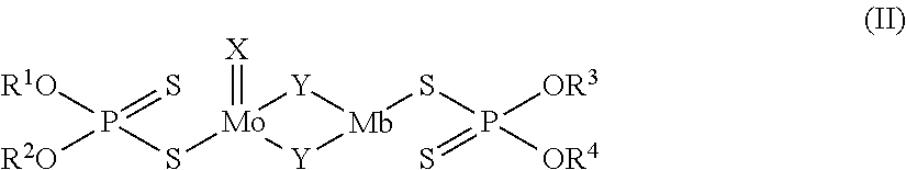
[R2O]P(S[Mo]1(=[X])[Y][Mb](SP([OR3])(=S)[OR4])[Y]1)(=S)[R1O]
